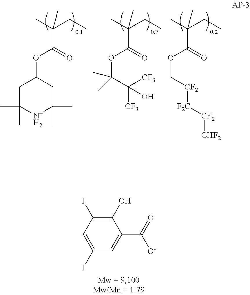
CC(CC)(C(OC(C([CF3])([CF3])O)(C)C)=O)C.CC(CC)(C(OC[CF2][F2C][CF2][CHF2])=O)C.CC(CC)(C(OC1CC(C)(C)[N+H2]C(C)(C)C1)=O)C.O=C([O-])C1=CC(I)=CC(I)=C1O
